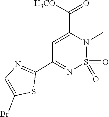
O=S1(=O)N(C)C(C(=O)[H3CO])=CC(C2=NC=C(Br)S2)=N1
